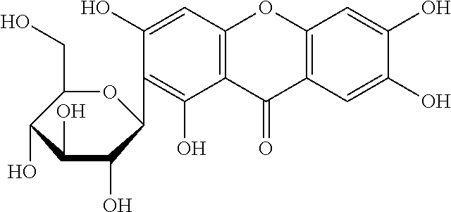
C1(O)=C(C2OC(CO)C(O)C(O)C2O)C(O)=CC2=C1C(=O)C1=C(O2)C=C(O)C(O)=C1
